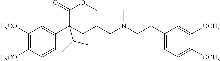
C1([H3CO])=C([H3CO])C=CC(C(CCCN(CCC2=CC=C([OCH3])C([OCH3])=C2)C)(C(=O)OC)C(C)C)=C1
